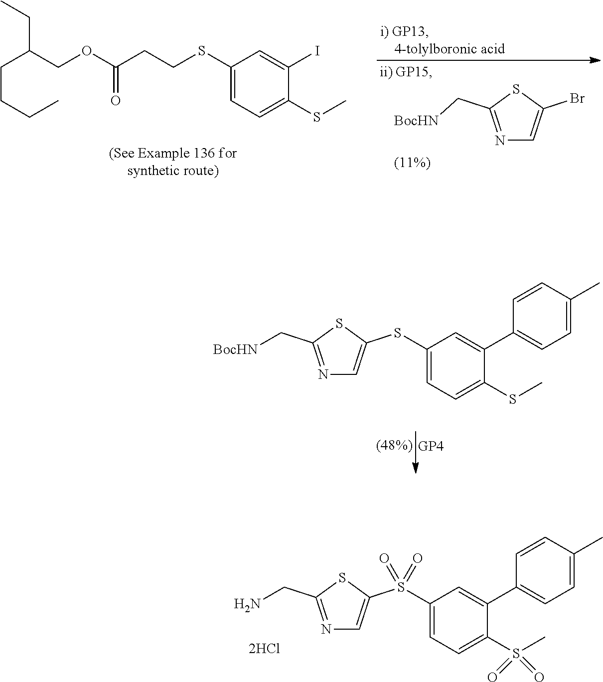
N1=C(C[BocHN])SC(Br)=C1.C1(SCCC(OCC(CCCC)CC)=O)=CC=C(SC)C(I)=C1.C1(SC2=CN=C(C[BocHN])S2)=CC=C(SC)C(C2=CC=C(C)C=C2)=C1.C1(S(C2=CN=C(CN)S2)(=O)=O)=CC=C(S(C)(=O)=O)C(C2=CC=C(C)C=C2)=C1
